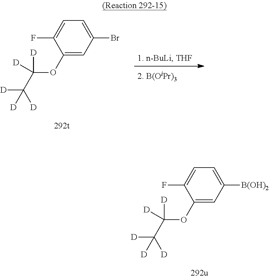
C1(OC(C([D])([D])[D])([D])[D])=CC(Br)=CC=C1F.C1(OC(C([D])([D])[D])([D])[D])=CC([B(OH)2])=CC=C1F
